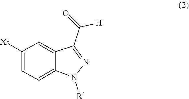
N1=C(C(=O)[H])C2=CC([X1])=CC=C2N1[R1]
